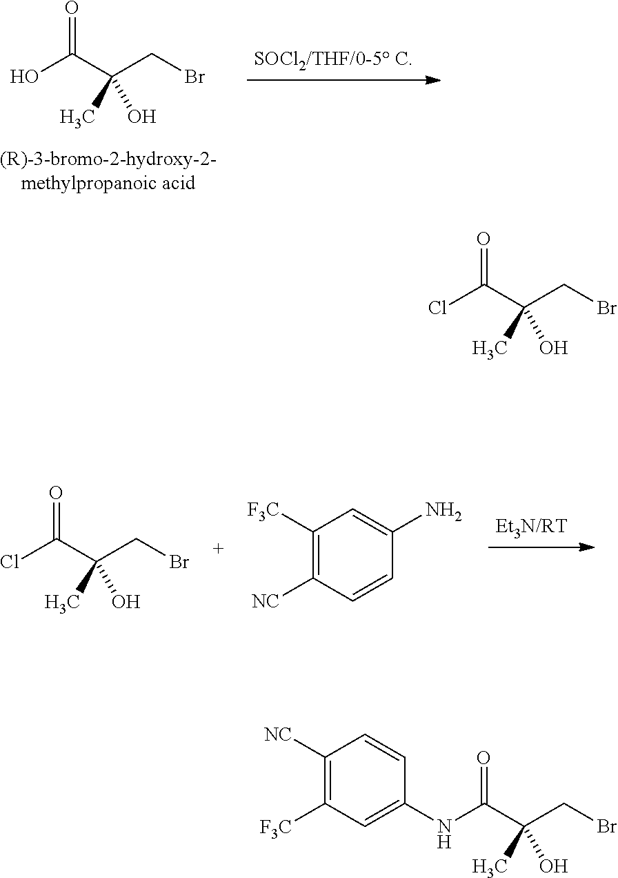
O=C(C(CBr)(C)O)O.O=C(C(CBr)(C)O)Cl.C1([F3C])=C([NC])C=CC(N)=C1.O=C(C(CBr)(C)O)Cl.C1([NC])=C([F3C])C=C(NC(C(CBr)(C)O)=O)C=C1
